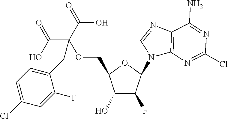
C1(O)C(F)C(N2C3=C(N=C2)C(N)=NC(Cl)=N3)OC1COC(C(O)=O)(C(O)=O)CC1=CC=C(Cl)C=C1F
